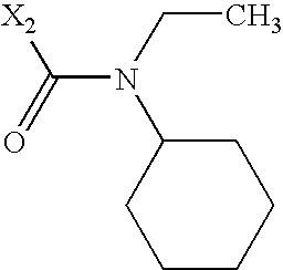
C1CCCC(N(CC)C(=O)[X2])C1
